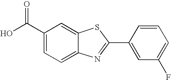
C1(C(O)=O)=CC=C2C(=C1)SC(C1=CC(F)=CC=C1)=N2
